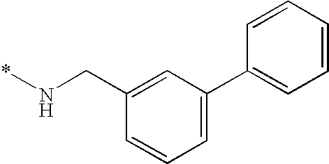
*NCC1=CC(C2=CC=CC=C2)=CC=C1
